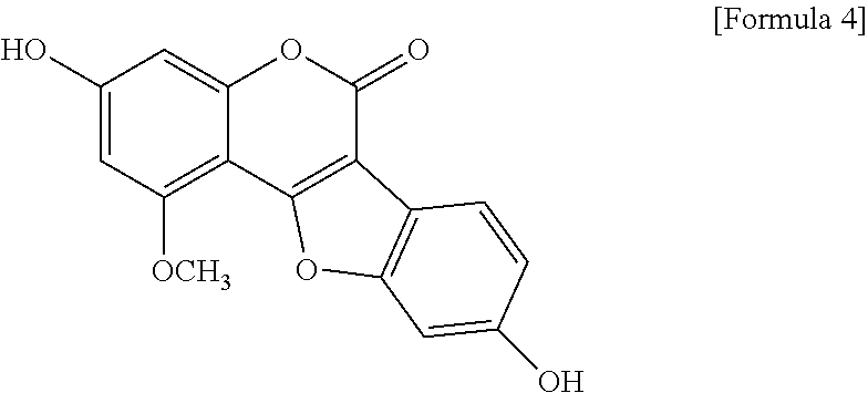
C1(O)=CC([OCH3])=C2C(=C1)OC(=O)C1=C2OC2=C1C=CC(O)=C2
